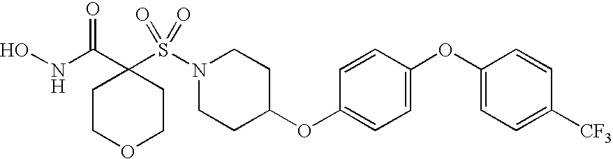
C1COCCC1(C(NO)=O)S(N1CCC(OC2=CC=C(OC3=CC=C([CF3])C=C3)C=C2)CC1)(=O)=O
